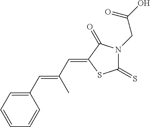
C1(C=C(C=C2SC(=S)N(CC(O)=O)C2=O)C)=CC=CC=C1
